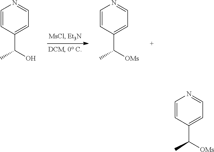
C1=CC(C(O)C)=CC=N1.C1=CC(C([OMs])C)=CC=N1.C1=CC(C([OMs])C)=CC=N1
